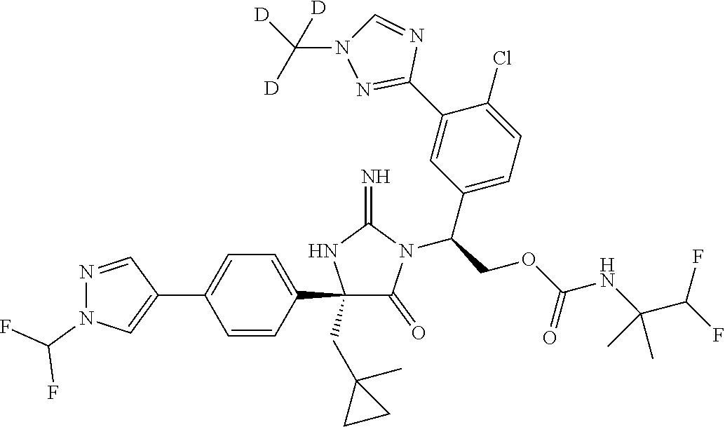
C1(C2=CC=C(C3=CN(C(F)F)N=C3)C=C2)(CC2(C)CC2)C(=O)N(C(COC(NC(C(F)F)(C)C)=O)C2=CC=C(Cl)C(C3=NN(C([D])([D])[D])C=N3)=C2)C(=N)N1
